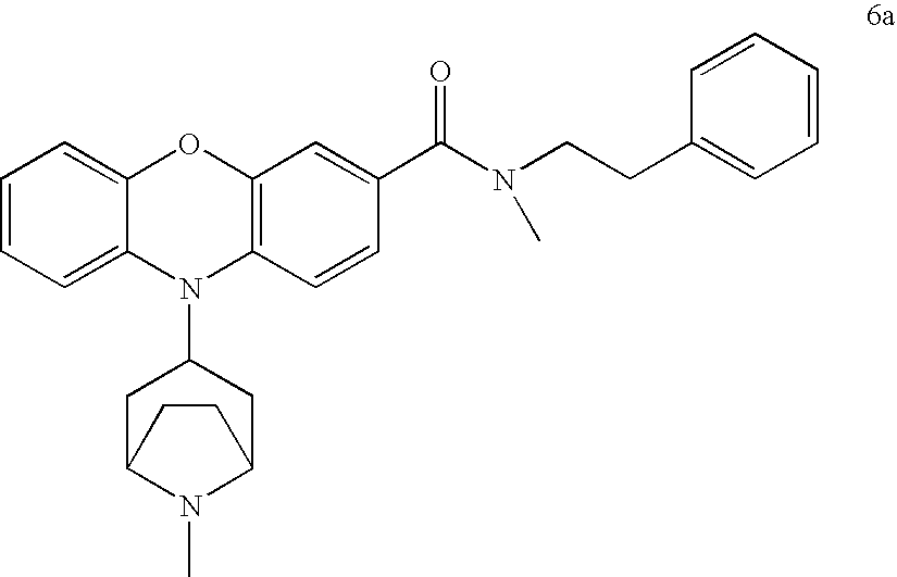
C1=CC=C2C(=C1)OC1=C(N2C2CC3N(C)C(C2)CC3)C=CC(C(N(CCC2=CC=CC=C2)C)=O)=C1
